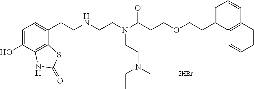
C1=C(O)C2=C(C(CCNCCN(C(CCOCCC3=CC=CC4=C3C=CC=C4)=O)CCN(CC)CC)=C1)SC(=O)N2
